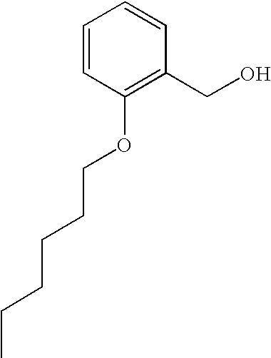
C1=CC(OCCCCCC)=C(CO)C=C1
